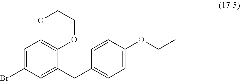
C1=C(Br)C=C(CC2=CC=C(OCC)C=C2)C2=C1OCCO2
